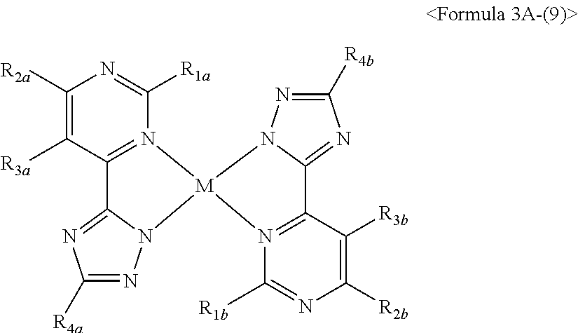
C1([R4a])=NN2C(=N1)C1=N(C([R1a])=NC([R2a])=C1[R3a])[M]21N2N=C([R4b])N=C2C2=N1C([R1b])=NC([R2b])=C2[R3b]
